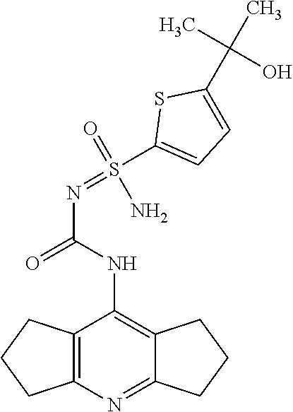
N(C(=O)NC1=C2C(=NC3=C1CCC3)CCC2)=S(C1=CC=C(C(C)(C)O)S1)(=O)N
